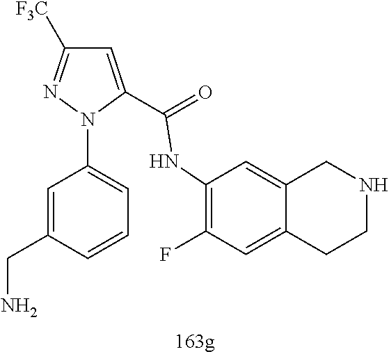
C1=C(CN)C=CC=C1N1N=C([F3C])C=C1C(NC1=C(F)C=C2C(=C1)CNCC2)=O
